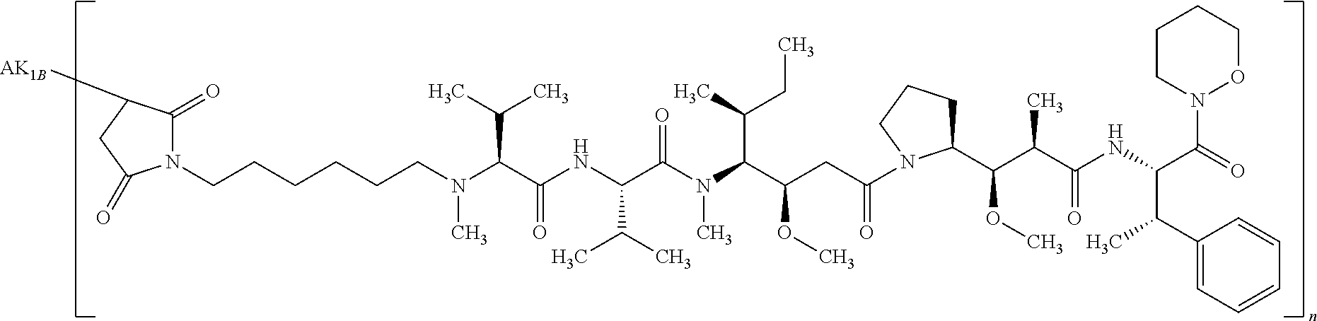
N(C(C(NC(C(C)C)C(N(C)C(C(C)CC)C(CC(=O)N1C(C(C(C(=O)NC(C(C2=CC=CC=C2)C)C(=O)N2OCCCC2)C)OC)CCC1)OC)=O)=O)C(C)C)(C)CCCCCCN1C(=O)C([AK1B])CC1=O
